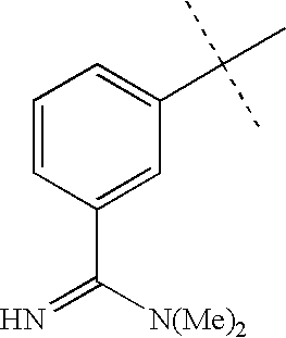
C1=CC(C([N(Me)2])=N)=CC(C(C)(C)C)=C1
